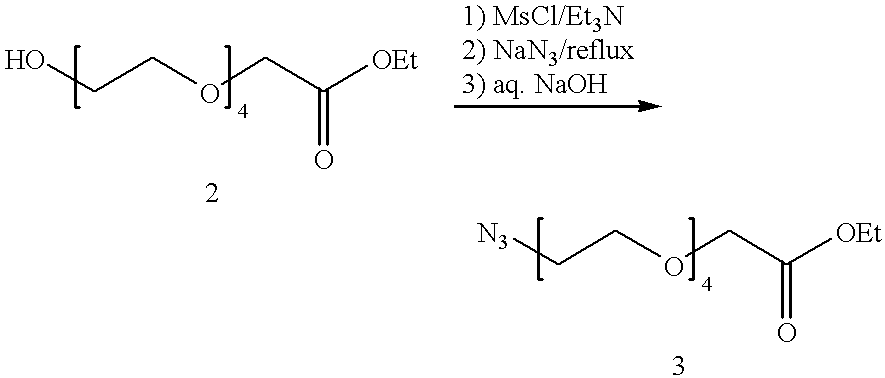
C(OCC(=O)[OEt])CO.C(OCC(=O)[OEt])C[N3]
